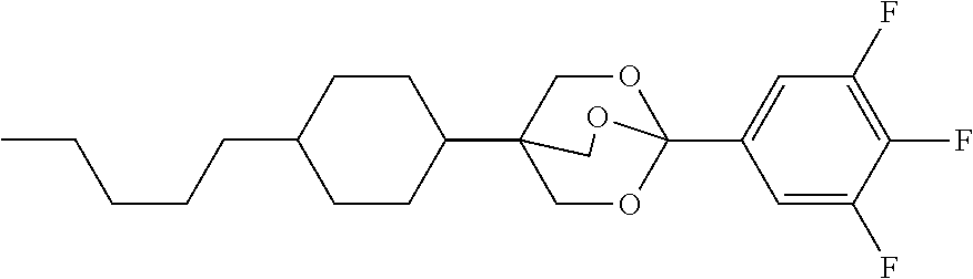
C1(C23COC(C4=CC(F)=C(F)C(F)=C4)(OC2)OC3)CCC(CCCCC)CC1
